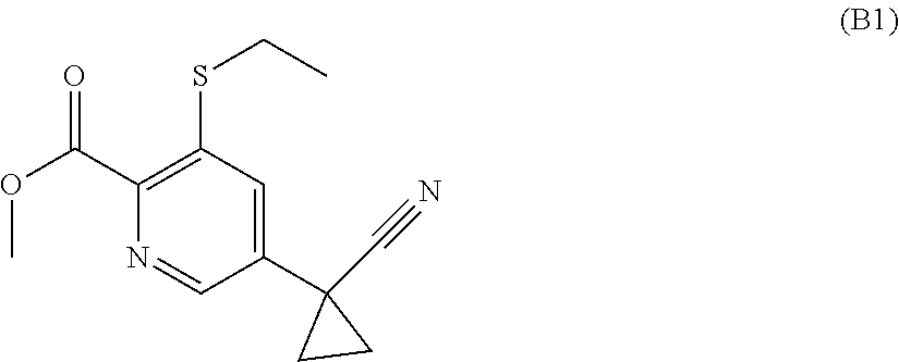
C1(C(OC)=O)=C(SCC)C=C(C2(C#N)CC2)C=N1
